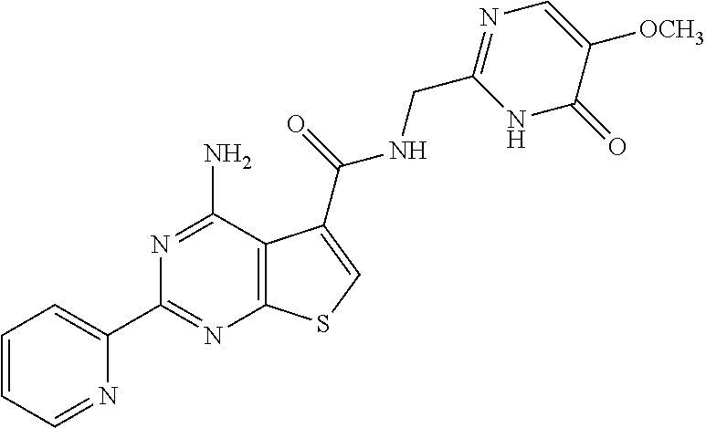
C1(C2=NC3=C(C(N)=N2)C(C(NCC2=NC=C([OCH3])C(=O)N2)=O)=CS3)=CC=CC=N1
